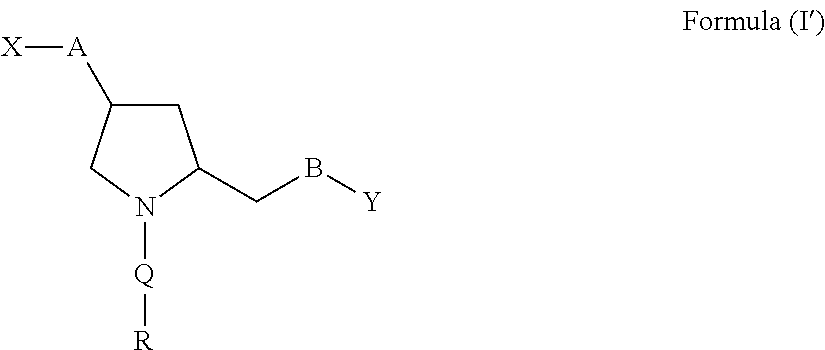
C1C([A][X])CN([Q][R])C1CB[Y]
